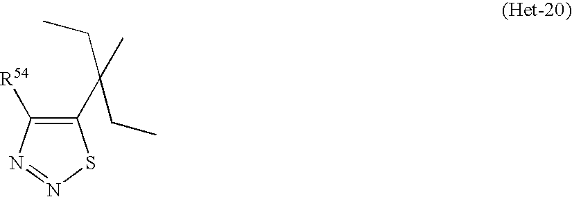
C1(C(C)(CC)CC)=C([R54])N=NS1
